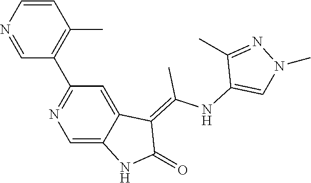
C1=CN=CC(C2=NC=C3C(=C2)C(=C(NC2=CN(C)N=C2C)C)C(=O)N3)=C1C
